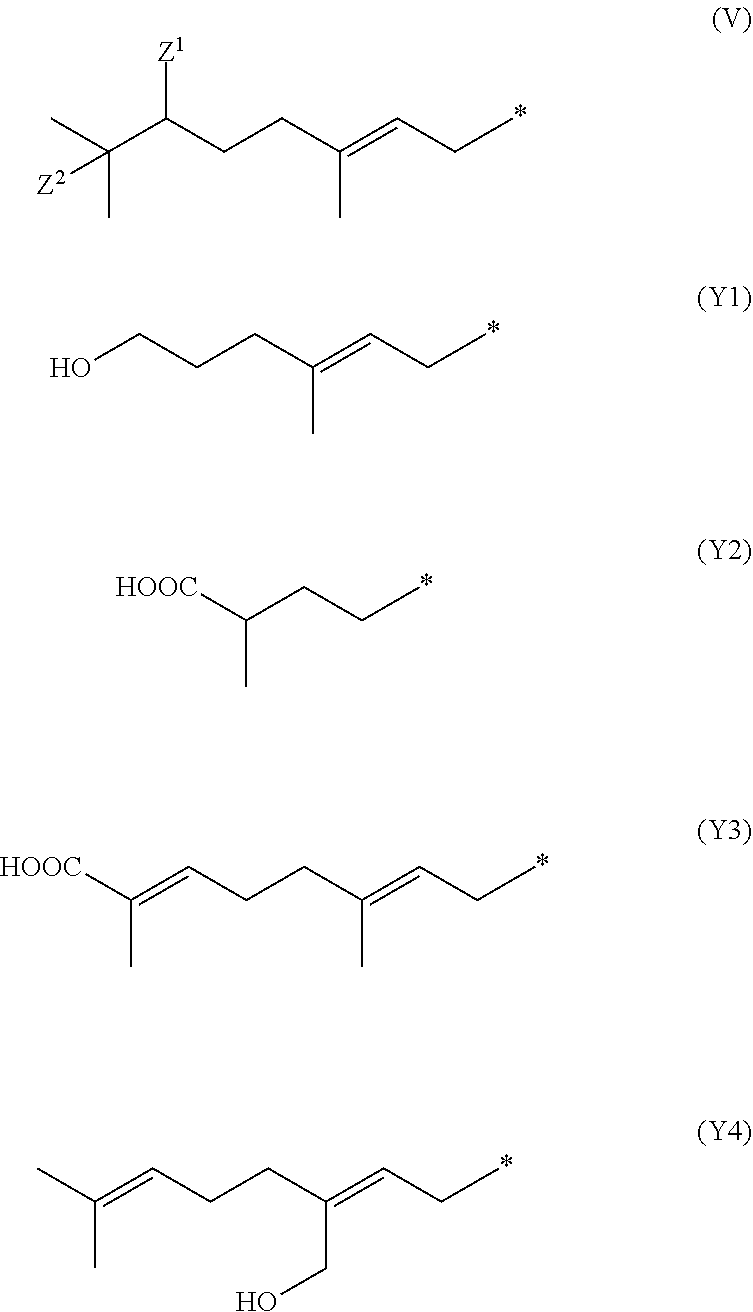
C(CC(=CCC)C)C(C(C)([Z2])C)[Z1].C(CC(=CCC)C)CO.C(CC(=CCC)C)C=C([HOOC])C.C(CC(=CCC)CO)C=C(C)C.[HOOC]C(CCC)C
